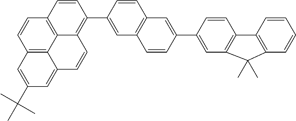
C12=C3C4=C(C=C1)C=CC(C1=CC5=C(C=C1)C=C(C1=CC6=C(C=C1)C1=C(C=CC=C1)C6(C)C)C=C5)=C4C=CC3=CC(C(C)(C)C)=C2
